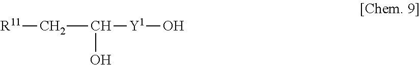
C(C(O)[Y1]O)[R11]
